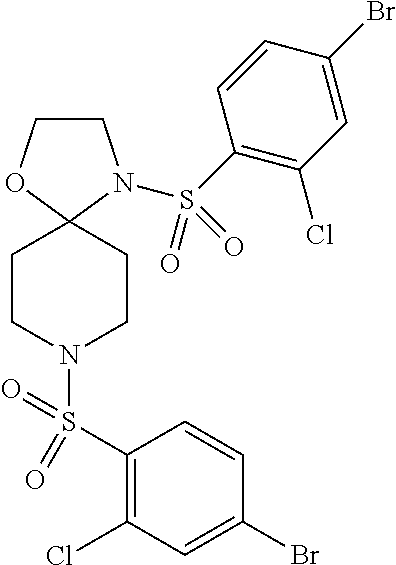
C1CN(S(C2=C(Cl)C=C(Br)C=C2)(=O)=O)C2(O1)CCN(S(C1=C(Cl)C=C(Br)C=C1)(=O)=O)CC2
